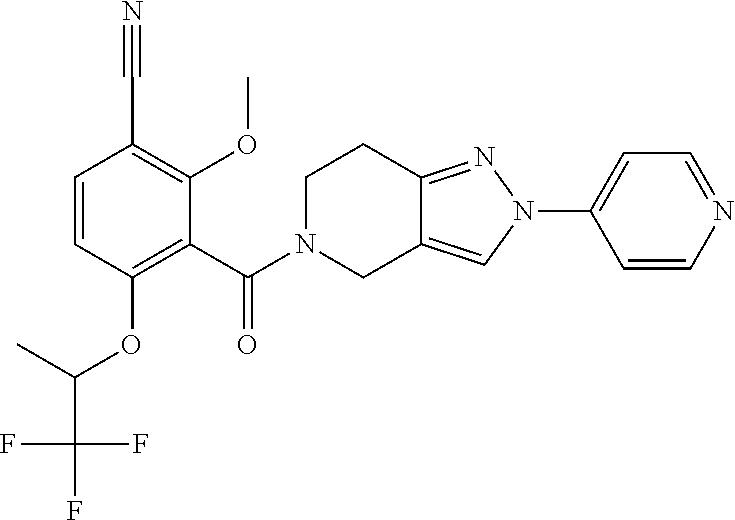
C12=NN(C3=CC=NC=C3)C=C1CN(C(=O)C1=C(OC(C(F)(F)F)C)C=CC(C#N)=C1OC)CC2
